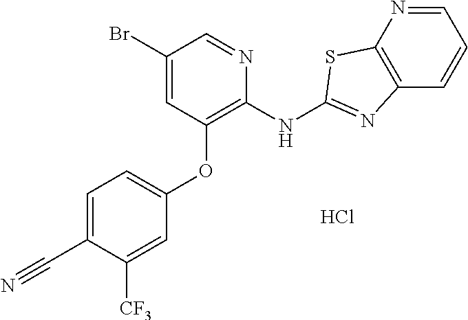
C1(Br)=CC(OC2=CC=C(C#N)C([CF3])=C2)=C(NC2=NC3=C(N=CC=C3)S2)N=C1.Cl
